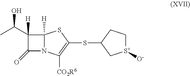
C1(C(C)O)([H])C(=O)N2C1([H])SC(SC1C[S+]([O-])CC1)=C2[CO2R6]
